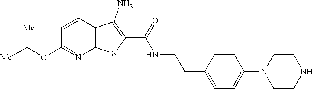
C1=CC2=C(N=C1OC([Me])[Me])SC(C(=O)NCCC1=CC=C(N3CCNCC3)C=C1)=C2N
